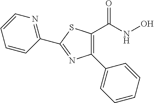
C1(C2=CC=CC=C2)=C(C(NO)=O)SC(C2=NC=CC=C2)=N1
